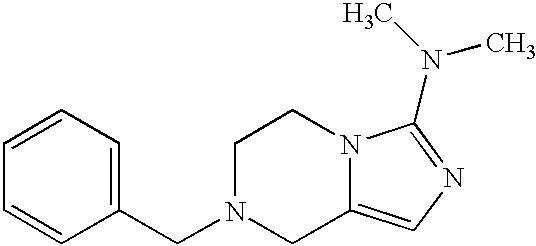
C1=CC=C(CN2CC3=CN=C(N(C)C)N3CC2)C=C1
